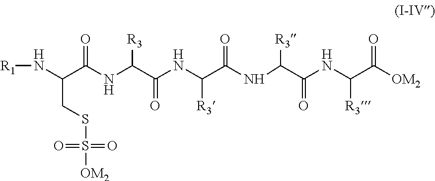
[R1]NC(C(NC(C(NC(C(NC(C(NC(C([OM2])=O)[R3])=O)[R3])=O)[R3])=O)[R3])=O)CSS(=O)(=O)[OM2]
